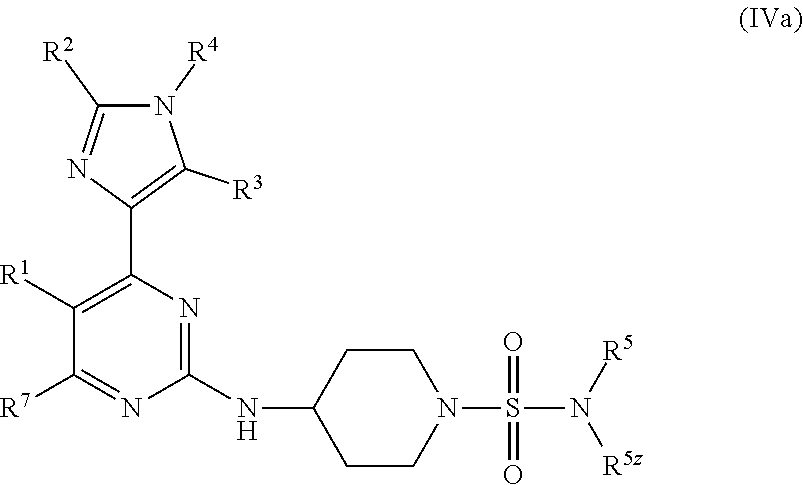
C1(C2=C([R3])N([R4])C([R2])=N2)=C([R1])C([R7])=NC(NC2CCN(S(N([R5])[R5z])(=O)=O)CC2)=N1
